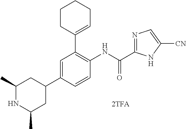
C1(C)NC(C)CC(C2=CC(C3=CCCCC3)=C(NC(=O)C3=NC=C([CN])N3)C=C2)C1
